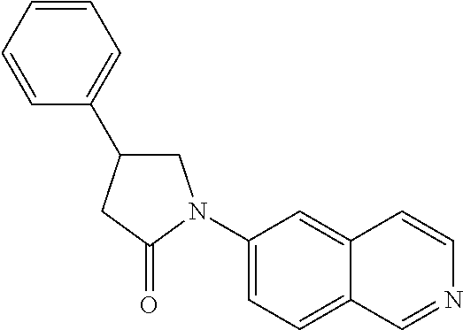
C1(N2CC(C3=CC=CC=C3)CC2=O)=CC=C2C(=C1)C=CN=C2
